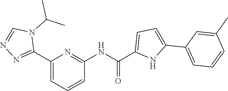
C1(C2=NN=CN2C(C)C)=CC=CC(NC(=O)C2=CC=C(C3=CC=CC(C)=C3)N2)=N1
